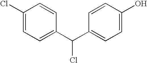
C1(Cl)=CC=C(C(C2=CC=C(O)C=C2)Cl)C=C1
